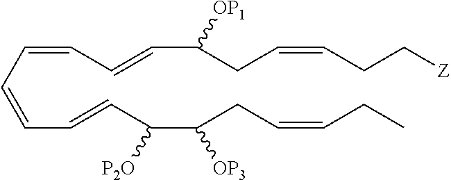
C(=CC=CC=CC(C(CC=CCC)[OP3])[P2O])C=CC(CC=CCC[Z])[OP1]
